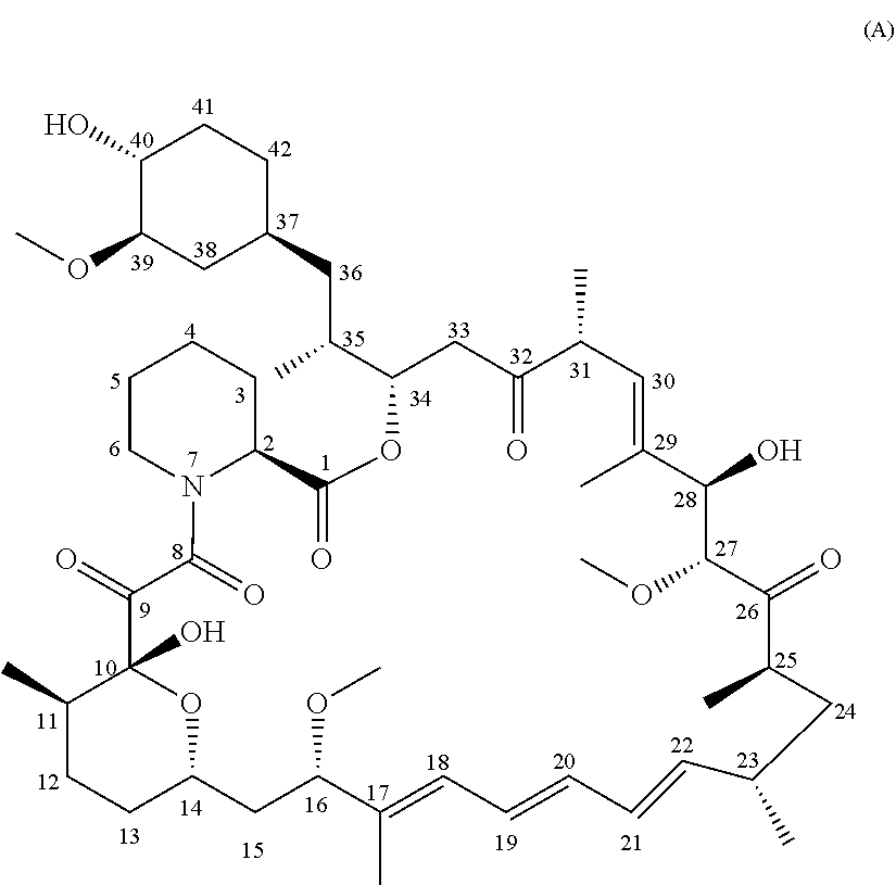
COC1C(O)CCC(CC(C2OC(=O)C3CCCCN3C(=O)C(=O)C3(O)OC(CCC3C)CC(OC)C(C)=CC=CC=CC(C)CC(C)C(=O)C(OC)C(O)C(C)=CC(C)C(=O)C2)C)C1
